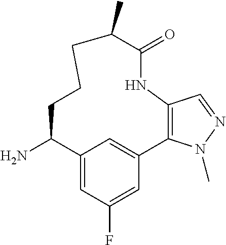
C12=CC(F)=CC(=C1)C1=C(C=NN1C)NC(=O)C(C)CCCC2N
